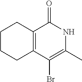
C1CCC2=C(C1)C(=O)NC(C)=C2Br
